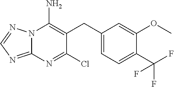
N12C(=NC=N1)N=C(Cl)C(CC1=CC=C(C(F)(F)F)C(OC)=C1)=C2N
